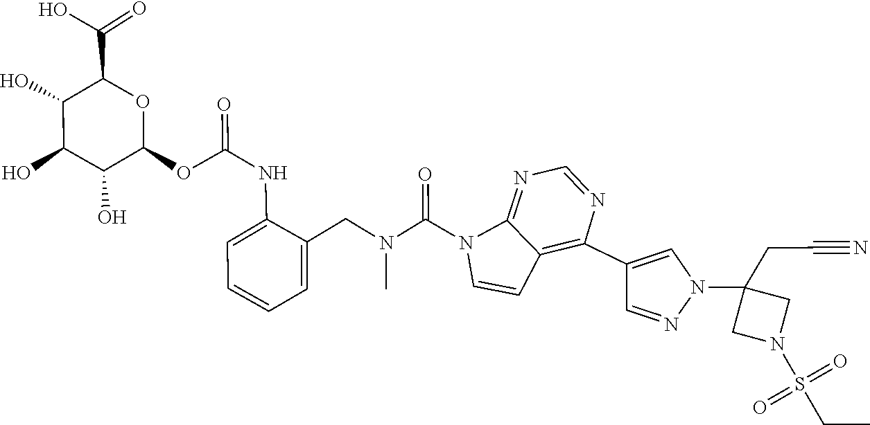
C1(C2=CN(C3(CC#N)CN(S(CC)(=O)=O)C3)N=C2)=C2C=CN(C(N(C)CC3=CC=CC=C3NC(OC3OC(C(O)=O)C(O)C(O)C3O)=O)=O)C2=NC=N1
